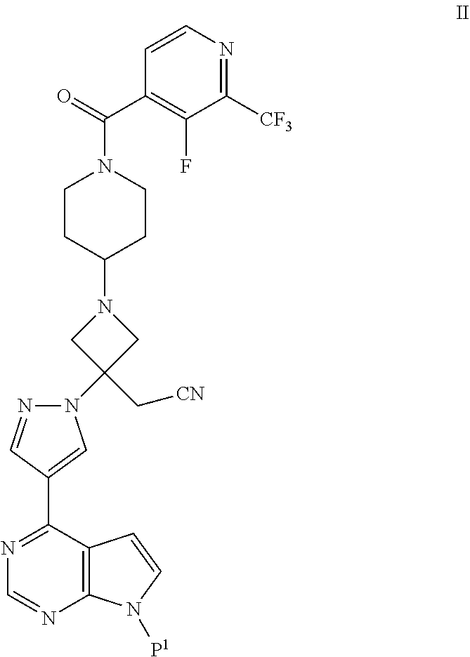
N1=CC(C2=NC=NC3=C2C=CN3[P1])=CN1C1(C[CN])CN(C2CCN(C(C3=C(F)C([CF3])=NC=C3)=O)CC2)C1
